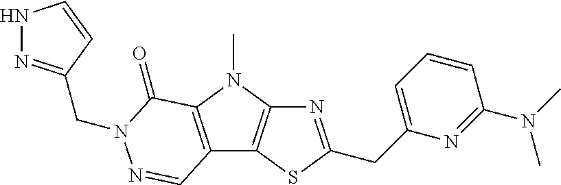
N1=C(CC2=CC=CC(N(C)C)=N2)SC2=C1N(C)C1=C2C=NN(CC2=NNC=C2)C1=O
